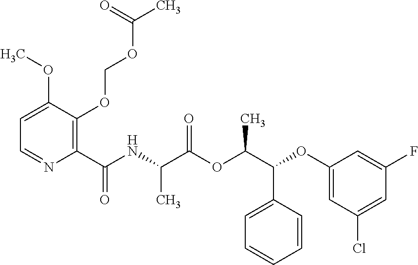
C1(C(NC(C(OC(C(C2=CC=CC=C2)OC2=CC(Cl)=CC(F)=C2)C)=O)C)=O)=C(OCOC(C)=O)C(OC)=CC=N1
